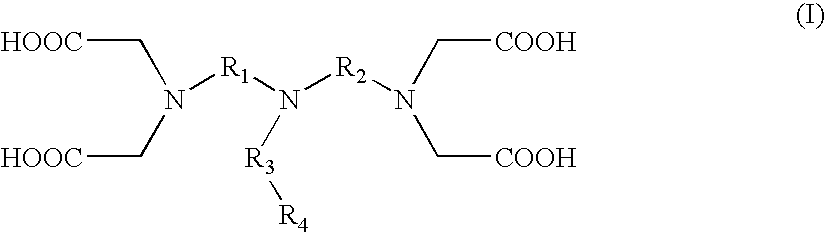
[HOOC]CN(C[HOOC])[R1]N([R3][R4])[R2]N(C[COOH])C[COOH]
